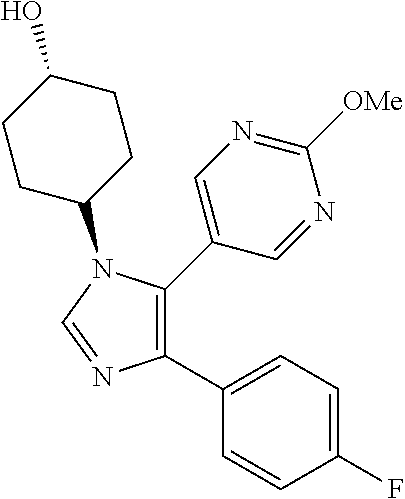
C1(O)CCC(N2C(C3=CN=C([OMe])N=C3)=C(C3=CC=C(F)C=C3)N=C2)CC1
